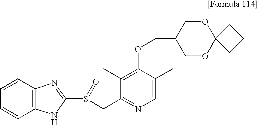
C1(C)=C(OCC2COC3(OC2)CCC3)C(C)=CN=C1CS(C1=NC2=C(C=CC=C2)N1)=O
